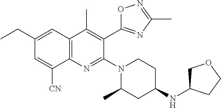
C1(CC)=CC2=C(N=C(N3CCC(NC4COCC4)CC3C)C(C3=NC(C)=NO3)=C2C)C([CN])=C1
